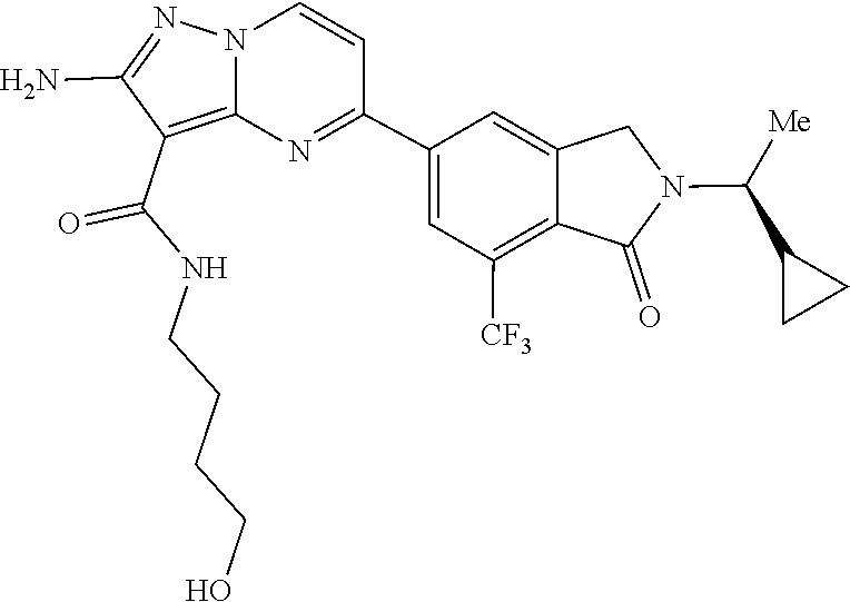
C1(N)=NN2C(=C1C(=O)NCCCCO)N=C(C1=CC([CF3])=C3C(=C1)CN(C(C1CC1)[Me])C3=O)C=C2
